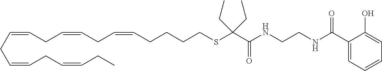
C(CC=CCC=CCC=CCCCCSC(C(=O)NCCNC(C1=CC=CC=C1O)=O)(CC)CC)=CCC=CCC
